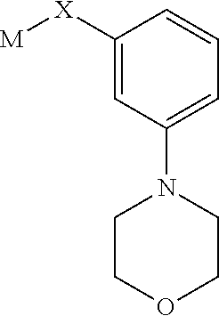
C1=C([X][M])C=CC=C1N1CCOCC1
